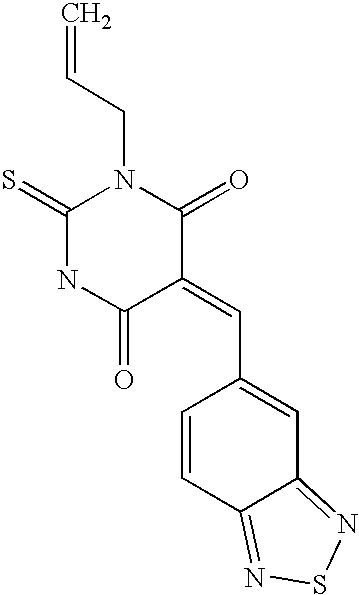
O=C1C(=CC2=CC3=NSN=C3C=C2)C(=O)N(CC=C)C(=S)N1
